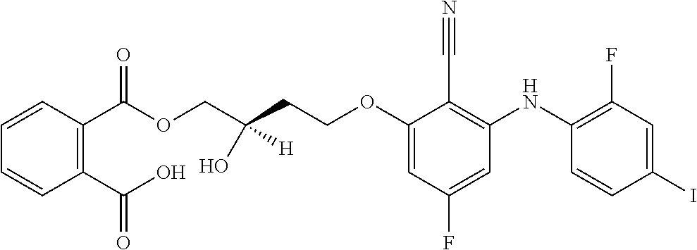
C(OC1=CC(F)=CC(NC2=C(F)C=C(I)C=C2)=C1C#N)CC(O)(COC(C1=C(C(O)=O)C=CC=C1)=O)[H]
